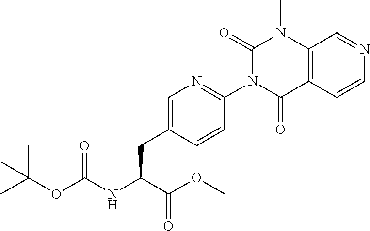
C(C(C(=O)OC)NC(=O)OC(C)(C)C)C1=CN=C(N2C(=O)N(C)C3=C(C=CN=C3)C2=O)C=C1
